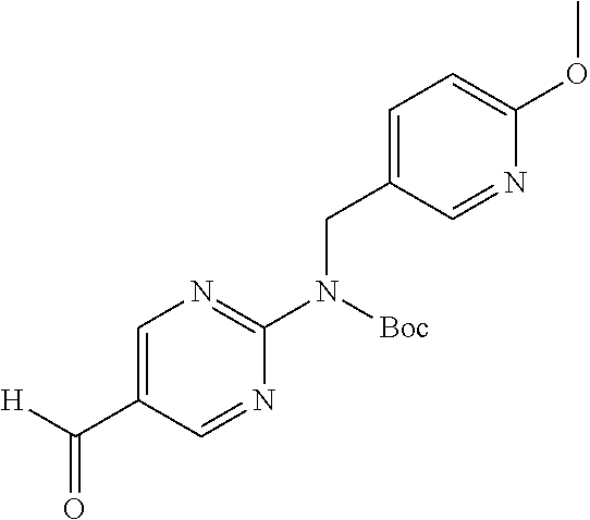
[H]C(C1=CN=C(N(CC2=CC=C(OC)N=C2)[Boc])N=C1)=O
